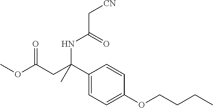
C1(C(CC(OC)=O)(C)NC(=O)C[CN])=CC=C(OCCCC)C=C1
